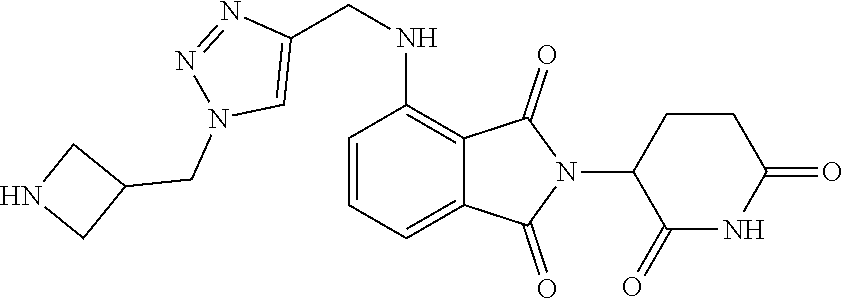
C1=CC=C2C(=C1NCC1=CN(CC3CNC3)N=N1)C(=O)N(C1C(=O)NC(=O)CC1)C2=O
